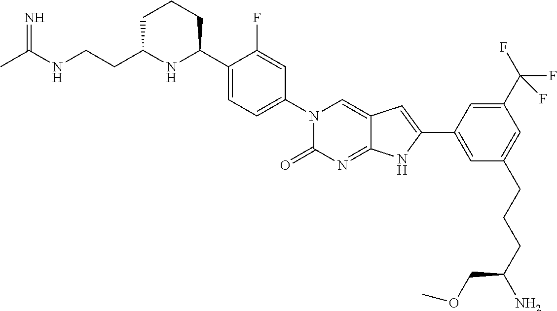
CC(NCCC1NC(C2=CC=C(N3C(=O)N=C4C(=C3)C=C(C3=CC(CCCC(N)COC)=CC(C(F)(F)F)=C3)N4)C=C2F)CCC1)=N
